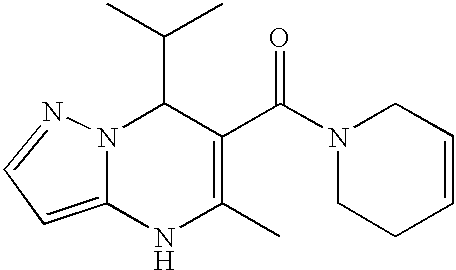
C(C1N2C(=CC=N2)NC(C)=C1C(=O)N1CCC=CC1)(C)C
